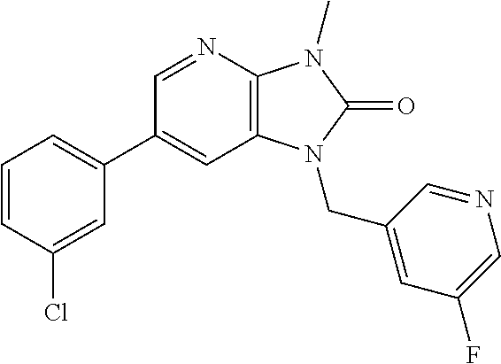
C1(C2=CC=CC(Cl)=C2)=CC2=C(N=C1)N(C)C(=O)N2CC1=CC(F)=CN=C1
